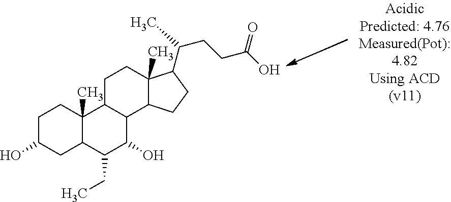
C1C(O)CC2C(C)(C1)C1C(C(O)C2CC)C2C(C)(CC1)C(C(CCC(O)=O)C)CC2
